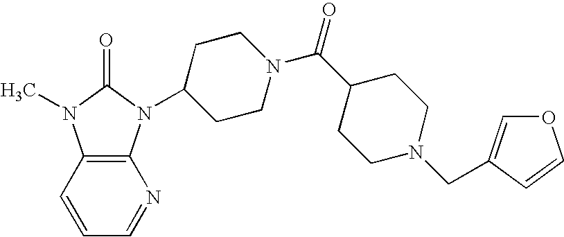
C1=NC2=C(C=C1)N(C)C(=O)N2C1CCN(C(C2CCN(CC3=COC=C3)CC2)=O)CC1
